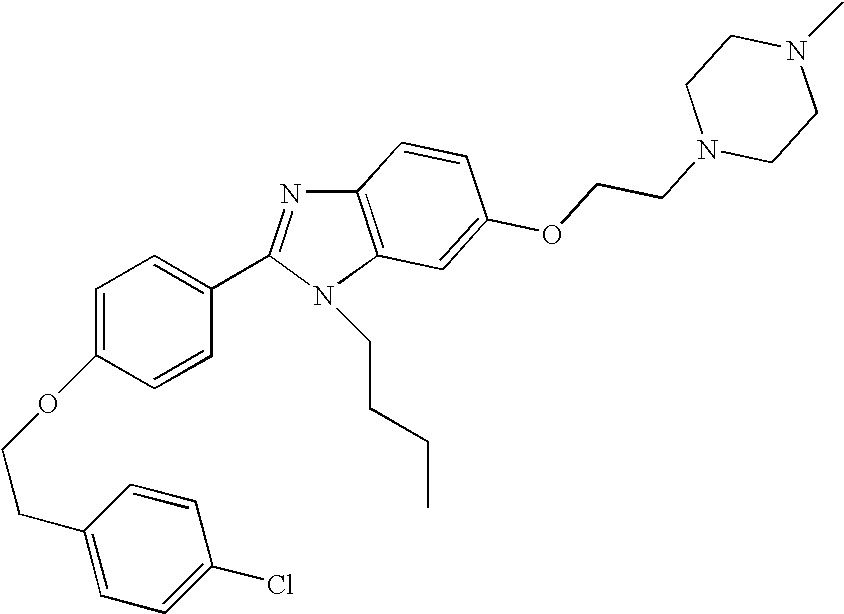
C12=C(N(CCCC)C(C3=CC=C(OCCC4=CC=C(Cl)C=C4)C=C3)=N1)C=C(OCCN1CCN(C)CC1)C=C2
